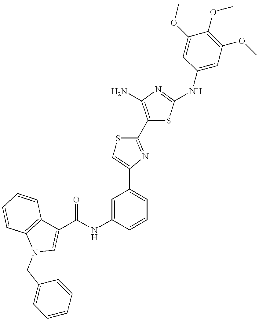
C1(C(NC2=CC(C3=CSC(C4=C(N)N=C(NC5=CC(OC)=C(OC)C(OC)=C5)S4)=N3)=CC=C2)=O)=CN(CC2=CC=CC=C2)C2=C1C=CC=C2
